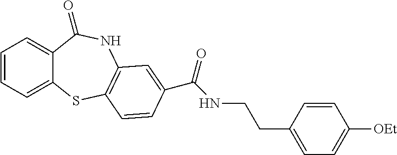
C1=CC=C2C(=C1)C(=O)NC1=C(S2)C=CC(C(NCCC2=CC=C([OEt])C=C2)=O)=C1
